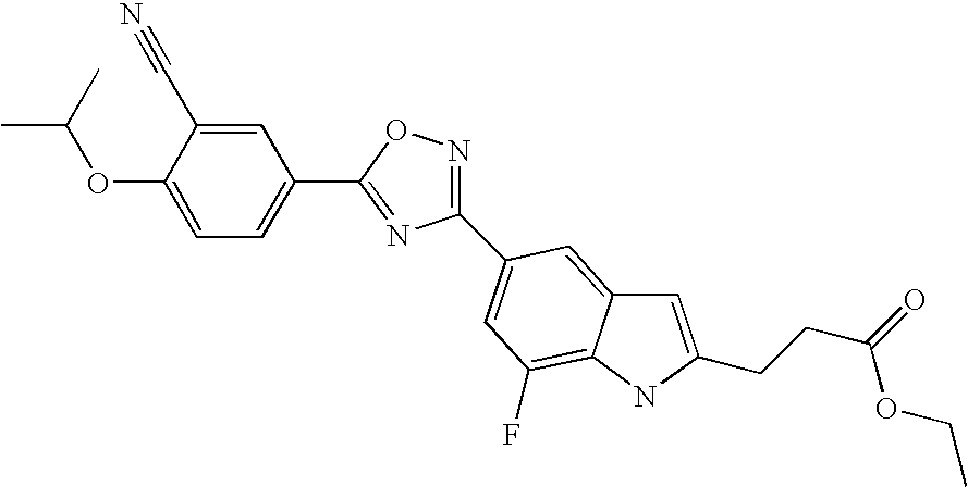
C1(OC(C)C)=CC=C(C2=NC(C3=CC(F)=C4C(=C3)C=C(CCC(=O)OCC)N4)=NO2)C=C1C#N
